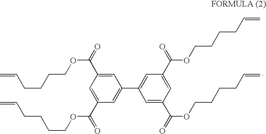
C1(C2=CC(C(=O)OCCCCC=C)=CC(C(=O)OCCCCC=C)=C2)=CC(C(=O)OCCCCC=C)=CC(C(=O)OCCCCC=C)=C1
